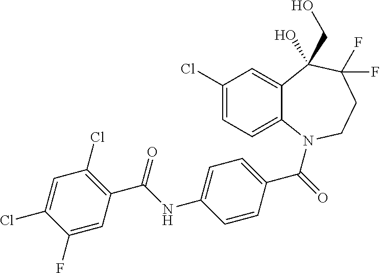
C1(Cl)=CC=C2C(=C1)C(O)(CO)C(F)(F)CCN2C(=O)C1=CC=C(NC(C2=C(Cl)C=C(Cl)C(F)=C2)=O)C=C1
